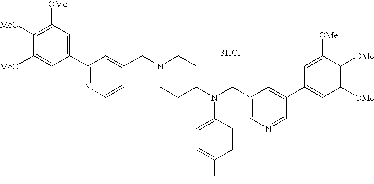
C1([OMe])=C([MeO])C([MeO])=CC(C2=NC=CC(CN3CCC(N(CC4=CN=CC(C5=CC([OMe])=C([OMe])C([OMe])=C5)=C4)C4=CC=C(F)C=C4)CC3)=C2)=C1.[3HCl]
